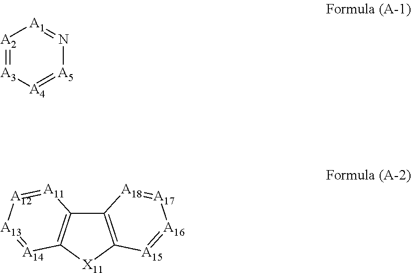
[A2]1=[A3][A4]=[A5]N=[A1]1.C12=C([X11]C3=C1[A11]=[A12][A13]=[A14]3)[A15]=[A16][A17]=[A18]2
